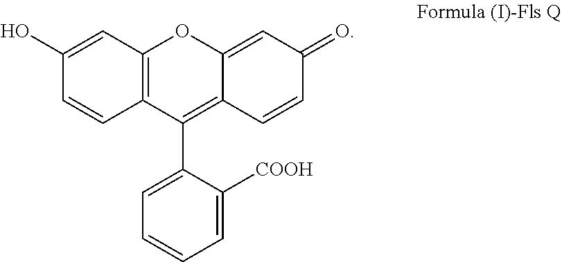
C12=C(C(C3=CC=CC=C3[COOH])=C3C(=CC(=O)C=C3)O1)C=CC(O)=C2
